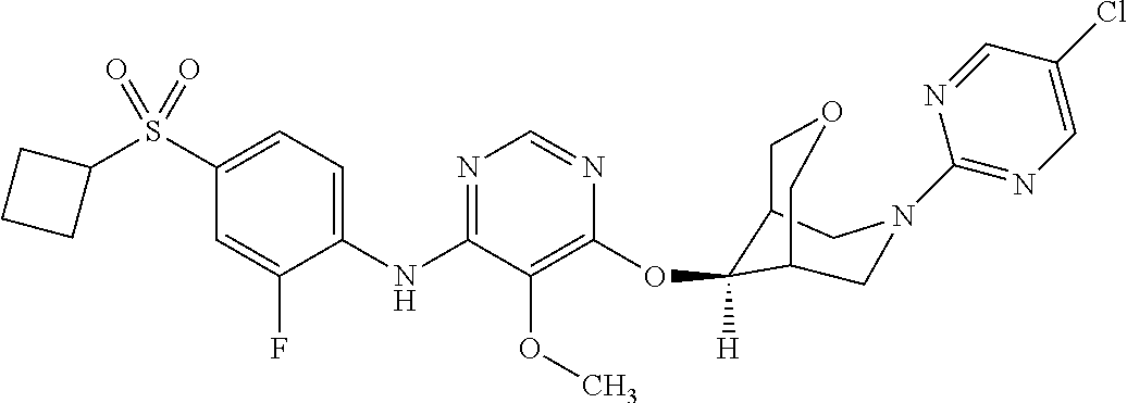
C1(NC2=NC=NC(OC3([H])C4COCC3CN(C3=NC=C(Cl)C=N3)C4)=C2OC)=CC=C(S(C2CCC2)(=O)=O)C=C1F
